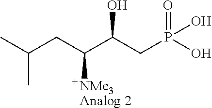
C(C)(CC([NMe3Analog 2])C(O)CP(=O)(O)O)C
